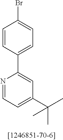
C1=CC(C2=CC(C(C)(C)C)=CC=N2)=CC=C1Br
